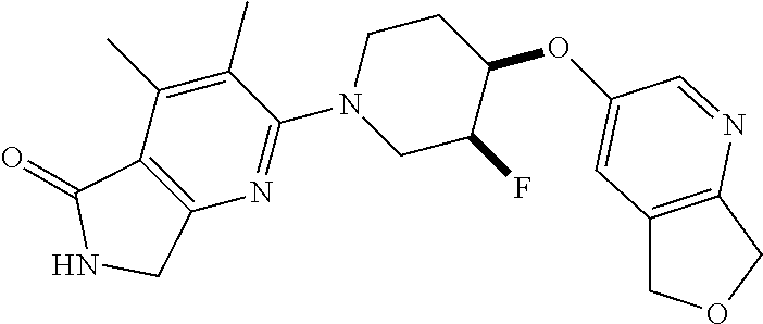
O(C1C(F)CN(C2=NC3=C(C(C)=C2C)C(=O)NC3)CC1)C1=CC2=C(COC2)N=C1
